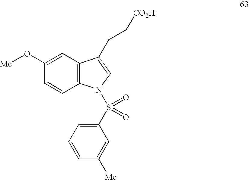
C1(O[Me])=CC2=C(C=C1)N(S(=O)(C1=CC=CC([Me])=C1)=O)C=C2CC[CO2H]
